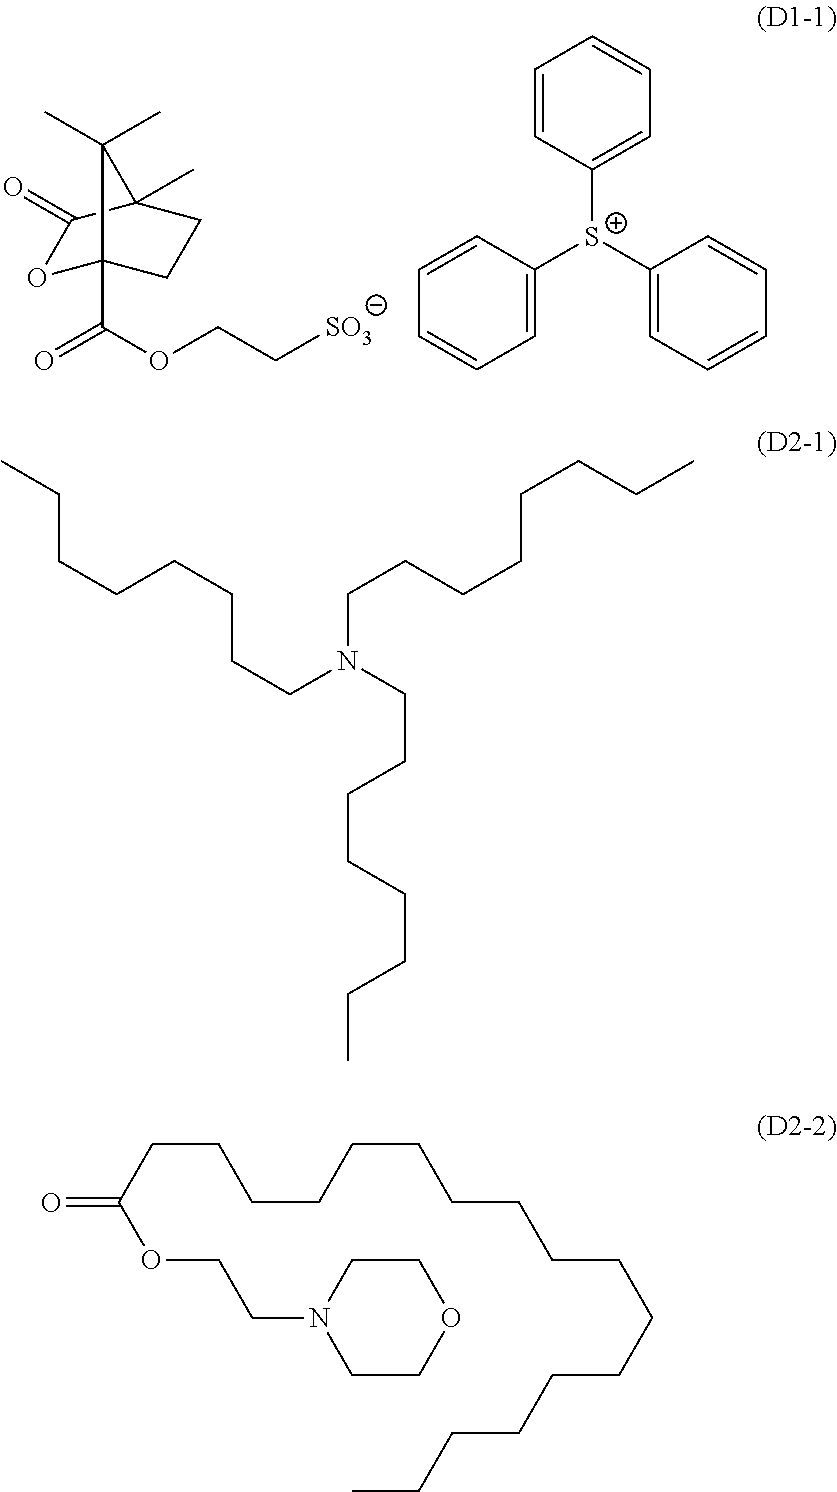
O1C2(C(OCC[SO3])=O)CCC(C)(C1=O)C2(C)C.C1=CC([S+](C2=CC=CC=C2)C2=CC=CC=C2)=CC=C1.CCCCCCCCN(CCCCCCCC)CCCCCCCC.C(CCC(OCCN1CCOCC1)=O)CCCCCCCCCCCCCC
